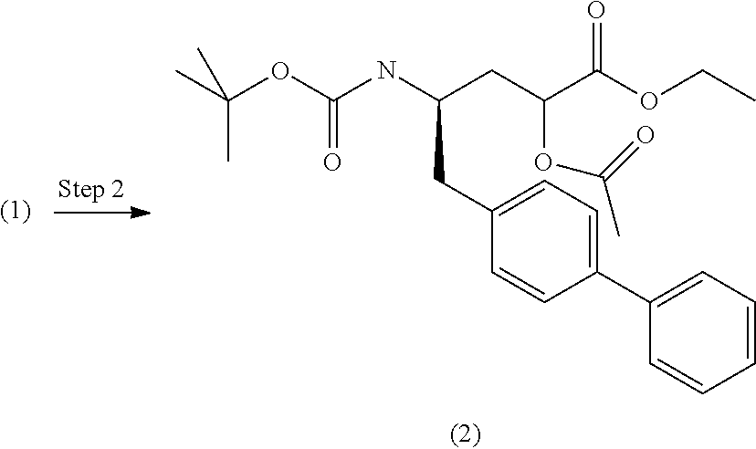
C1(CC(NC(OC(C)(C)C)=O)CC(C(OCC)=O)OC(C)=O)=CC=C(C2=CC=CC=C2)C=C1
